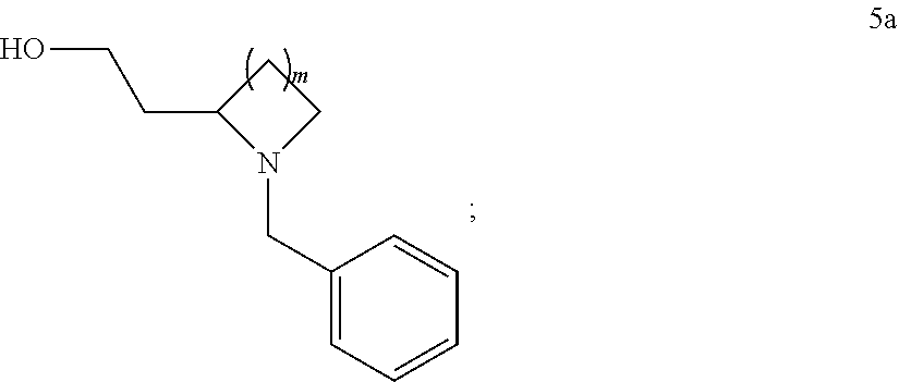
C(C1N(CC2=CC=CC=C2)CC1)CO
